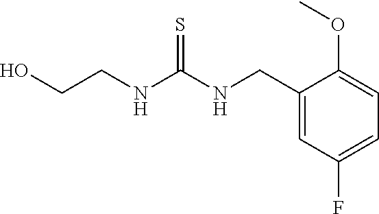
C1(CNC(NCCO)=S)=CC(F)=CC=C1OC
